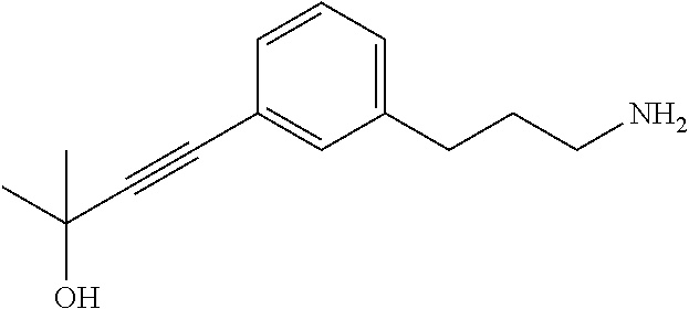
C1(CCCN)=CC=CC(C#CC(O)(C)C)=C1
